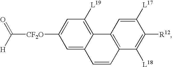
[CF2O](C1=CC([L19])=C2C(=C1)C=CC1=C2C=C([L17])C([R12])=C1[L18])C([H])=O
